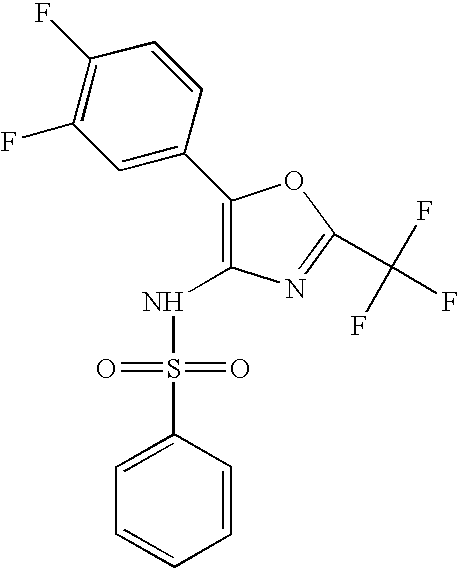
C1=CC=CC(S(NC2=C(C3=CC(F)=C(F)C=C3)OC(C(F)(F)F)=N2)(=O)=O)=C1
